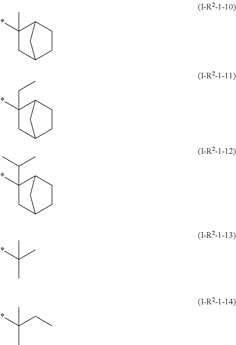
C1C2C(*)(C)CC(C1)C2.C1C2C(*)(CC)CC(C1)C2.C1C2C(*)(C(C)C)CC(C1)C2.CC(C)(C)*.CC(C)(CC)*
